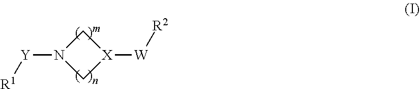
C1N([Y][R1])C[X]1[W][R2]
